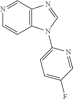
C1=NC=CC2=C1N=CN2C1=CC=C(F)C=N1
